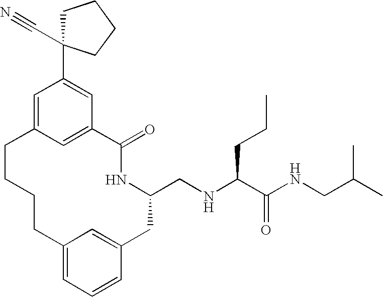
C1=C2C=C(C=C1C1(C#N)CCCC1)C(=O)NC(CNC(C(NCC(C)C)=O)CCC)CC1=CC(=CC=C1)CCCC2
